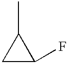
C1C(F)C1C
